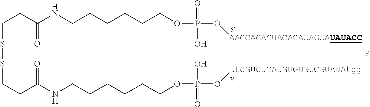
C(CC(NCCCCCCOP(O[AAGCAGAGUACACACAGCAUAUACC])(=O)O)=O)SSCCC(NCCCCCCOP(O[ttCGUCUCAUGUGUGUCGUAUAtgg])(=O)O)=O.P
